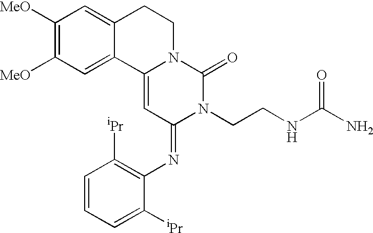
C1([MeO])=C([MeO])C=C2C(=C1)CCN1C2=CC(=NC2=C([iPr])C=CC=C2[iPr])N(CCNC(N)=O)C1=O
